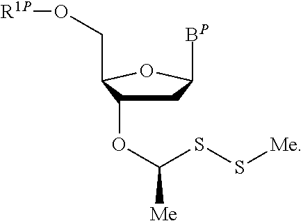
C1C(OC([Me])SS[Me])C(CO[R1P])OC1[BP]
